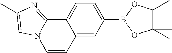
C12=CC(B3OC(C)(C)C(C)(C)O3)=CC=C1C1=NC(C)=CN1C=C2
